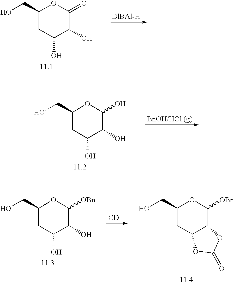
C1(CO)CC(O)C(O)C(=O)O1.C1(CO)CC(O)C(O)C(O)O1.C1(CO)CC2C(C([OBn])O1)OC(=O)O2.C1(CO)CC(O)C(O)C([OBn])O1
